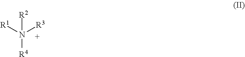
N([R4])([R1])([R3])[R2]
